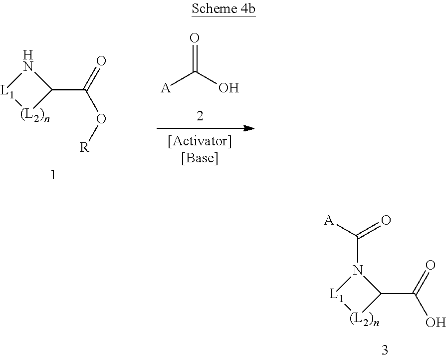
N1[L1][(L2)n]C1C(=O)O[R].[A]C(O)=O.[A]C(=O)N1[L1][(L2)n]C1C(=O)O
